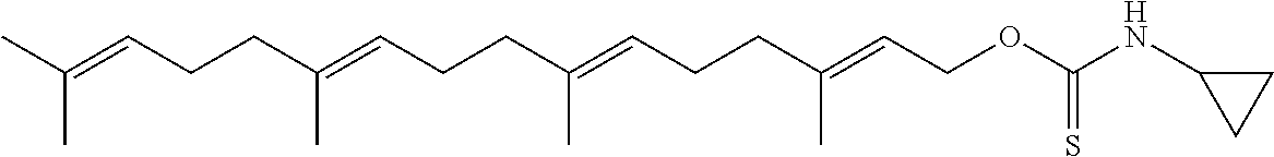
C(=CCCC(=CCCC(=CCOC(NC1CC1)=S)C)C)(C)CCC=C(C)C
